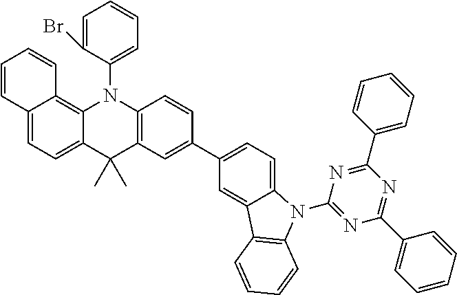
C12=CC=C3C(=C1C=CC=C2)N(C1=CC=CC=C1Br)C1=C(C3(C)C)C=C(C2=CC=C3C(=C2)C2=C(N3C3=NC(C4=CC=CC=C4)=NC(C4=CC=CC=C4)=N3)C=CC=C2)C=C1
